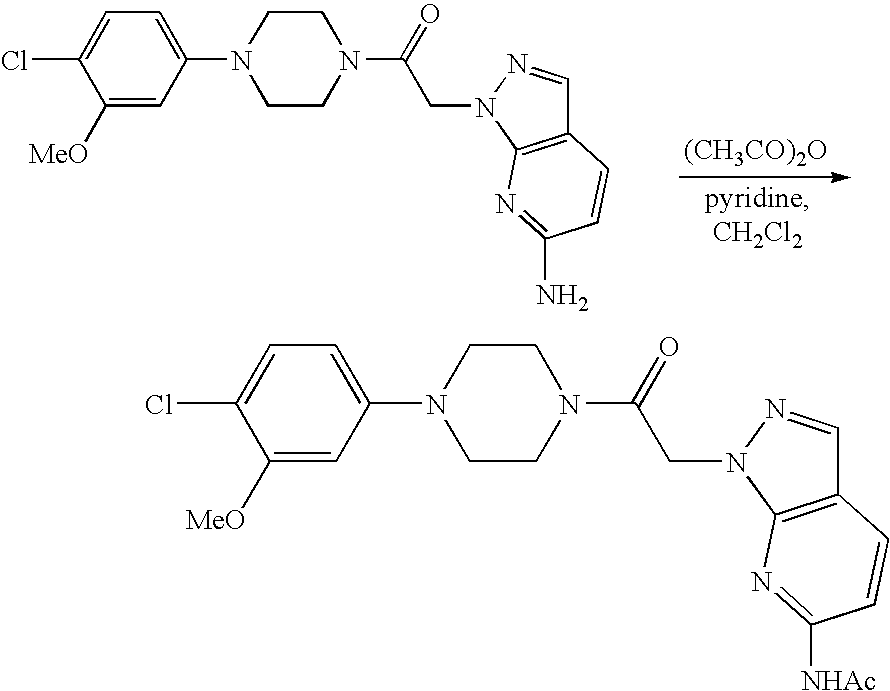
[(CH3CO)2O].C1([MeO])=CC(N2CCN(C(=O)CN3N=CC4=C3N=C(N)C=C4)CC2)=CC=C1Cl.C1([MeO])=CC(N2CCN(C(=O)CN3N=CC4=C3N=C([NHAc])C=C4)CC2)=CC=C1Cl
